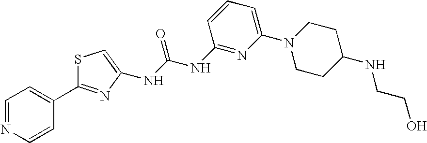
S1C(C2=CC=NC=C2)=NC(NC(NC2=NC(N3CCC(NCCO)CC3)=CC=C2)=O)=C1
